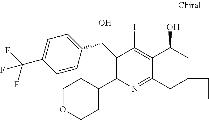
C1(C(O)C2=CC=C(C(F)(F)F)C=C2)=C(C2CCOCC2)N=C2C(=C1I)C(O)CC1(C2)CCC1
